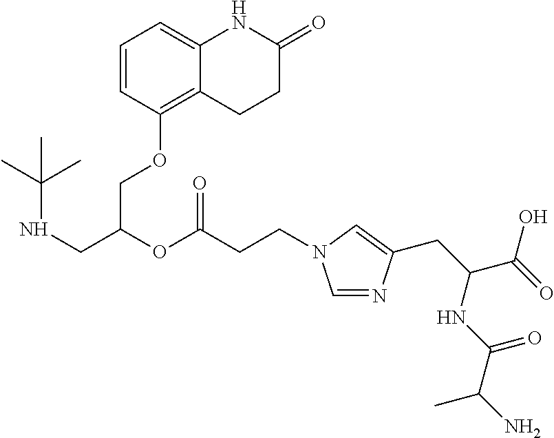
N(C(C)(C)C)CC(OC(CCN1C=NC(CC(NC(=O)C(C)N)C(O)=O)=C1)=O)COC1=C2C(=CC=C1)NC(=O)CC2
